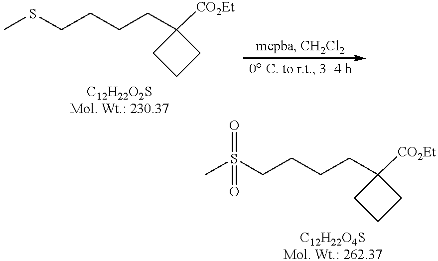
C(CCCC1([CO2Et])CCC1)SC.C(CCCC1([CO2Et])CCC1)S(C)(=O)=O
